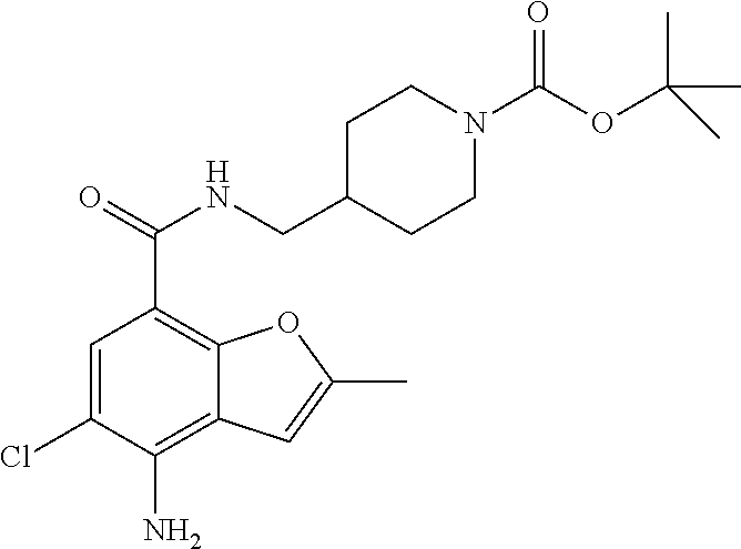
C1=C(Cl)C(N)=C2C(=C1C(NCC1CCN(C(OC(C)(C)C)=O)CC1)=O)OC(C)=C2
